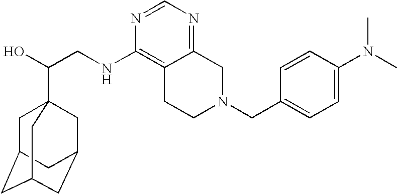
C(CNC1=C2C(=NC=N1)CN(CC1=CC=C(N(C)C)C=C1)CC2)(O)C12CC3CC(CC(C1)C3)C2
